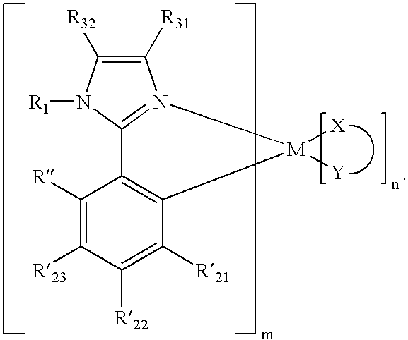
N1([R1])C2=N([M]([X])([Y])C3=C2C([R])=C([R23])C([R22])=C3[R21])C([R31])=C1[R32]
